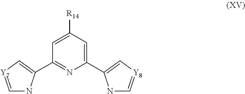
C1([R14])=CC(C2=C[Y7]=CN2)=NC(C2=C[Y8]=CN2)=C1
